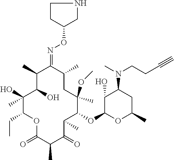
C1(C)C(O)C(C)(O)C(CC)OC(=O)C(C)C(=O)C(C)C(OC2OC(C)CC(N(C)CCC#C)C2O)C(C)(OC)CC(C)C1=NOC1CNCC1
